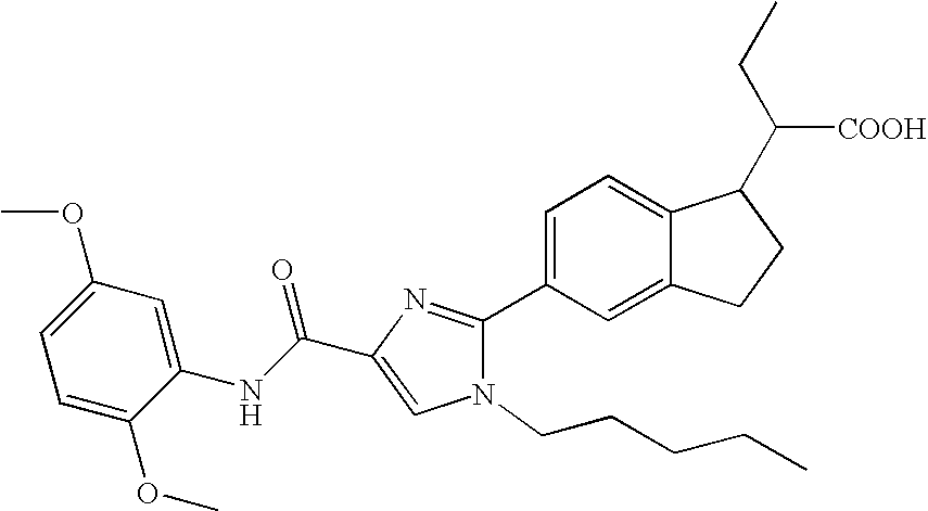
C1=C(OC)C(NC(C2=CN(CCCCC)C(C3=CC=C4C(=C3)CCC4C(CC)[COOH])=N2)=O)=CC(OC)=C1
